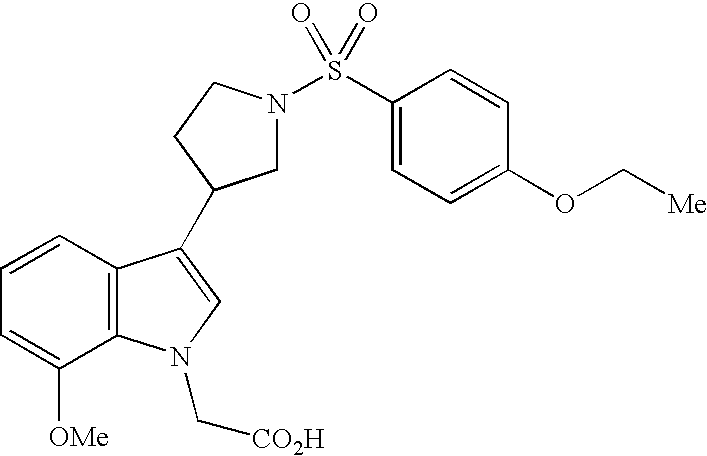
C1=C([OMe])C2=C(C=C1)C(C1CN(S(C3=CC=C(OC[Me])C=C3)(=O)=O)CC1)=CN2C[CO2H]
